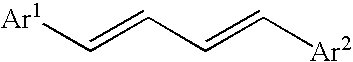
[Ar1]C=CC=C[Ar2]
